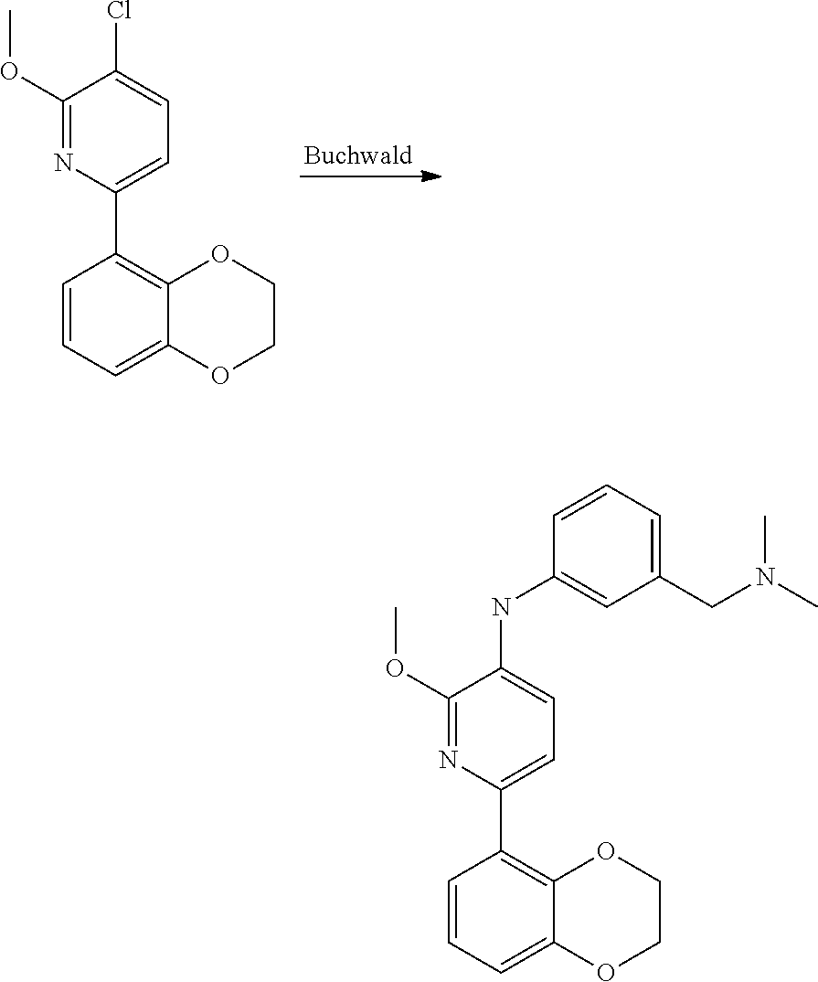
C1=CC=C2C(=C1C1=CC=C(Cl)C(OC)=N1)OCCO2.C1=CC=C2C(=C1C1=CC=C(NC3=CC(CN(C)C)=CC=C3)C(OC)=N1)OCCO2
